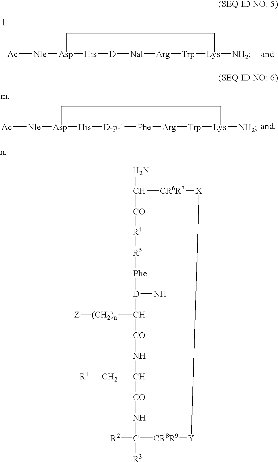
[Ac][Nle][Asp]1[His][D][Nal][Arg][Trp][Lys]([NH2])CC1.[Ac][Nle][Asp]1[His][D-p-l][Phe][Arg][Trp][Lys]([NH2])CC1.NC1[CO][R4][R5][Phe][D](N)C([(CH2)n][Z])[CO]NC(C[R1])[CO]NC([R3])([R2])[CR8R9][Y][X][CR6R7]1
